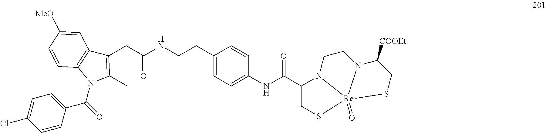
C(NCCC1=CC=C(NC(C2CS[Re]34(=O)N2CCN3C([COOEt])CS4)=O)C=C1)(=O)CC1=C(C)N(C(C2=CC=C(Cl)C=C2)=O)C2=C1C=C([MeO])C=C2
